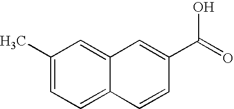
C1(C)=CC=C2C(=C1)C=C(C(=O)O)C=C2
